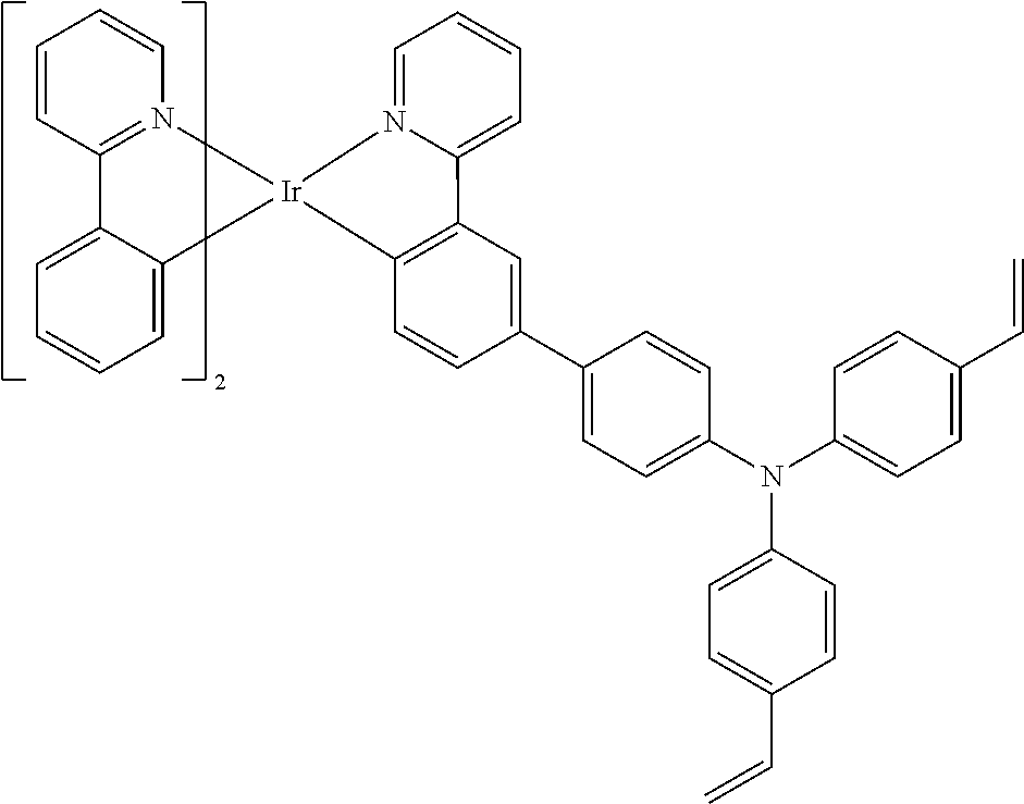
C1=CC2=N(C=C1)[Ir]1(C3=CC=CC=C23)C2=C(C3=CC=CC=N13)C=C(C1=CC=C(N(C3=CC=C(C=C)C=C3)C3=CC=C(C=C)C=C3)C=C1)C=C2
